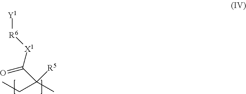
CCC(C)(C([X1][R6][Y1])=O)[R5]
